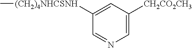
C1([(CH2)4NHCSNH]C)=CC([CH2CO2CH3])=CN=C1
